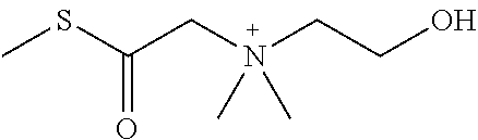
C(CN(CCO)(C)C)(SC)=O
